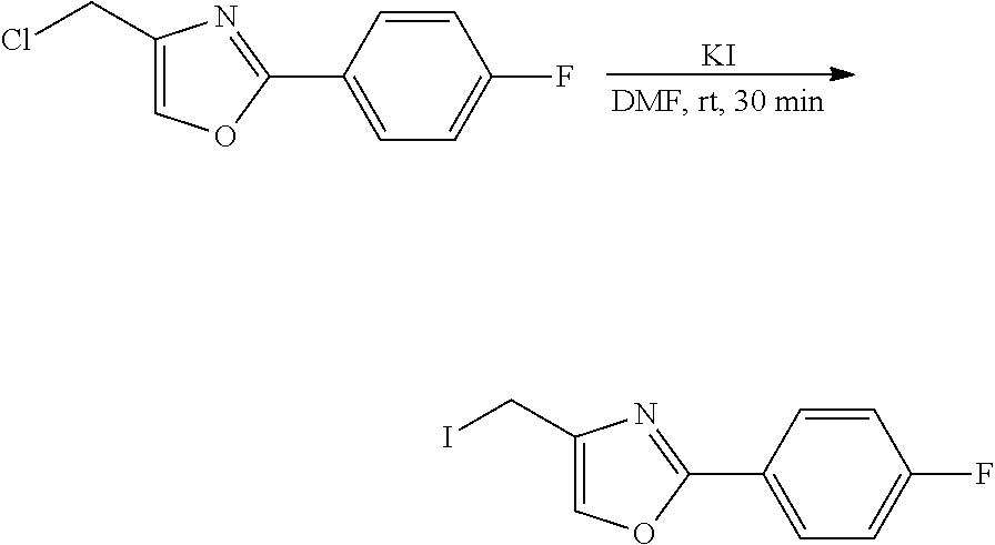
[KI].C1(C2=CC=C(F)C=C2)=NC(CCl)=CO1.C1(C2=CC=C(F)C=C2)=NC(CI)=CO1
